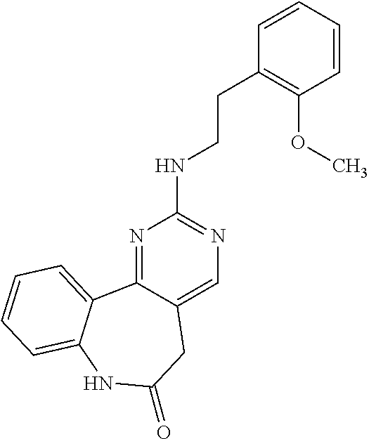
N1=C2C(=CN=C1NCCC1=C(OC)C=CC=C1)CC(=O)NC1=CC=CC=C21
